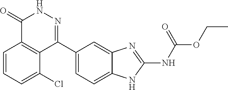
O(CC)C(=O)NC1=NC2=CC(C3=NNC(=O)C4=C3C(Cl)=CC=C4)=CC=C2N1
